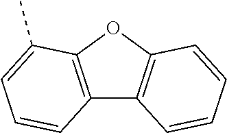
C12=C(OC3=C1C=CC=C3)C(C)=CC=C2
